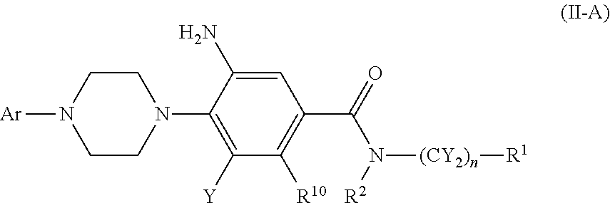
C1CN(C2=C([Y])C([R10])=C(C(N([(CY2)n][R1])[R2])=O)C=C2N)CCN1[Ar]
